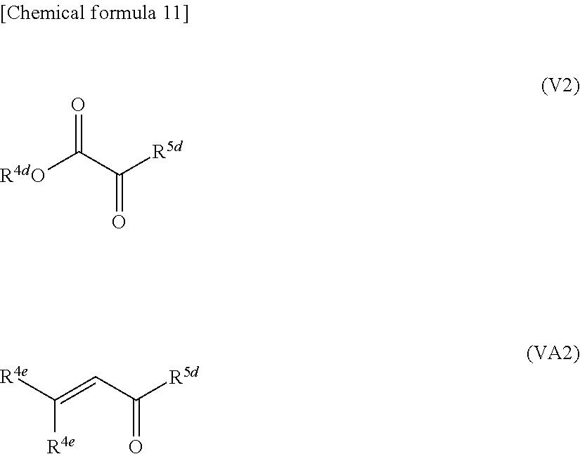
[R4dO]C(C([R5d])=O)=O.C(=CC([R5d])=O)([R4e])[R4e]
